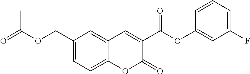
C1(COC(=O)C)=CC=C2C(=C1)C=C(C(OC1=CC(F)=CC=C1)=O)C(=O)O2
